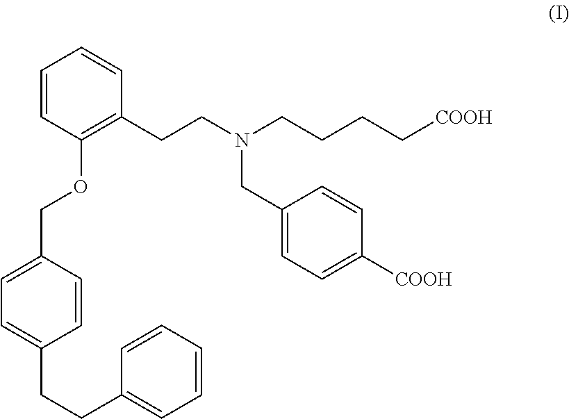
C1=CC(OCC2=CC=C(CCC3=CC=CC=C3)C=C2)=C(CCN(CCCC[COOH])CC2=CC=C([COOH])C=C2)C=C1
